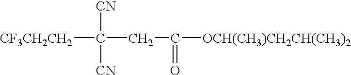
[CF3CH2CH2]C([CN])([CN])CC(=O)[OCH(CH3)CH2CH(CH3)2]
